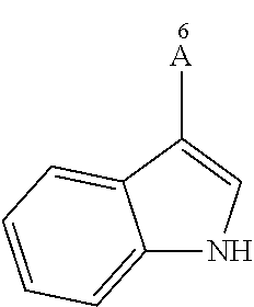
C12=CC=CC=C1NC=C2[A]
